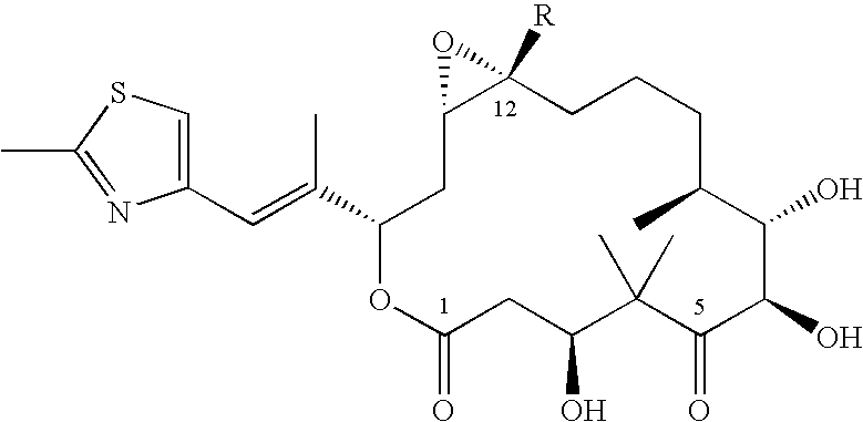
C12CC(C(=CC3=CSC(C)=N3)C)OC(=O)CC(O)C(C)(C)C(=O)C(O)C(O)C(C)CCCC1([R])O2
